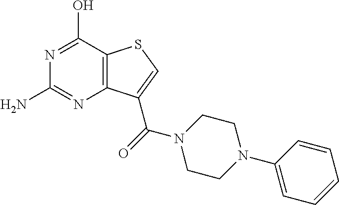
C12=C(C(C(=O)N3CCN(C4=CC=CC=C4)CC3)=CS1)N=C(N)N=C2O
